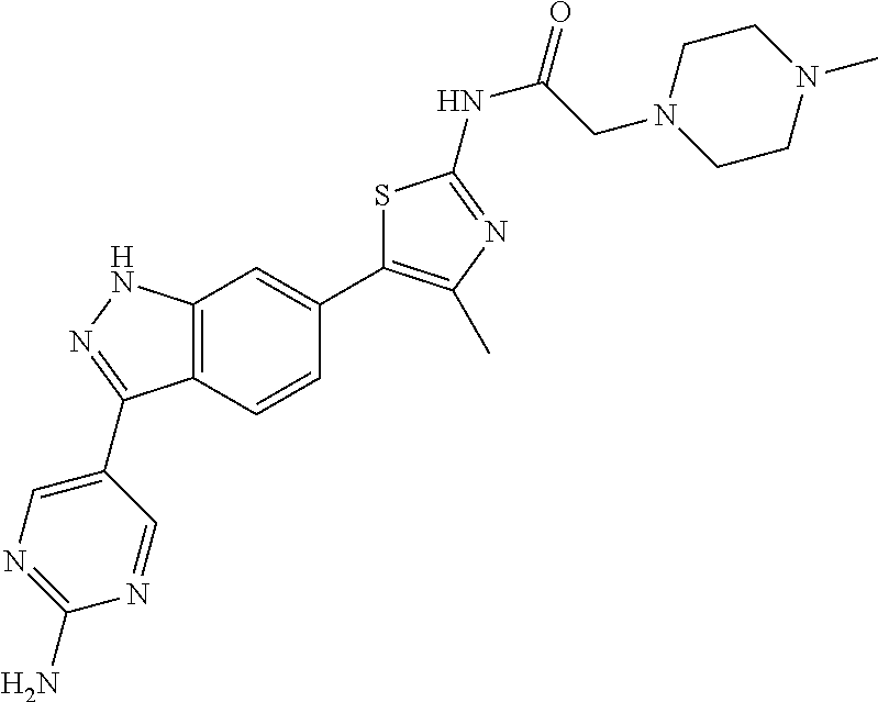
C(CN1CCN(C)CC1)(NC1=NC(C)=C(C2=CC3=C(C=C2)C(C2=CN=C(N)N=C2)=NN3)S1)=O
